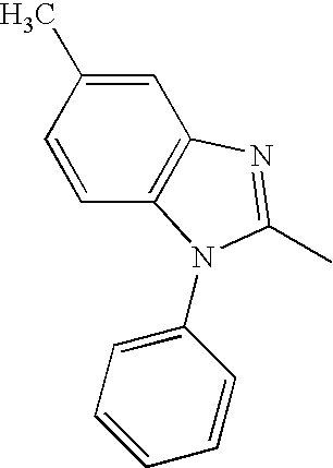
C1=C(C)C=CC2=C1N=C(C)N2C1=CC=CC=C1
